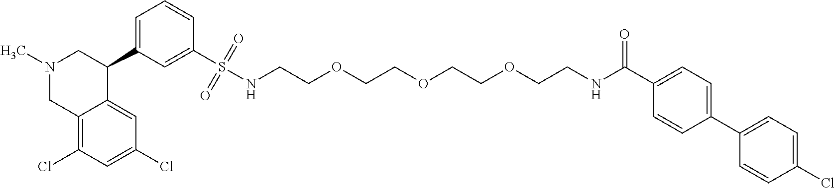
N1(C)CC2=C(Cl)C=C(Cl)C=C2C(C2=CC=CC(S(NCCOCCOCCOCCNC(C3=CC=C(C4=CC=C(Cl)C=C4)C=C3)=O)(=O)=O)=C2)C1
